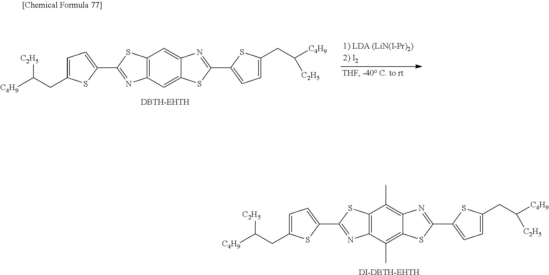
C12=C(C(C)=C3C(=C1C)N=C(C1=CC=C(CC([C4H9])[C2H5])S1)S3)N=C(C1=CC=C(CC([C2H5])[C4H9])S1)S2.[DI-DBTH-EHTH].C12=C(C=C3C(=C1)N=C(C1=CC=C(CC([C4H9])[C2H5])S1)S3)N=C(C1=CC=C(CC([C2H5])[C4H9])S1)S2.[DBTH-EHTH]
